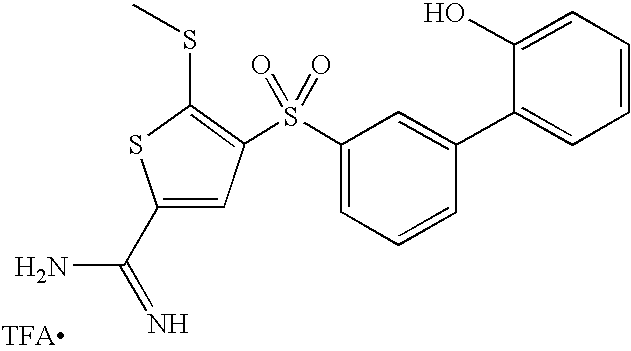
S(C1=CC=CC(C2=CC=CC=C2O)=C1)(=O)(=O)C1=C(SC)SC(C(=N)N)=C1
